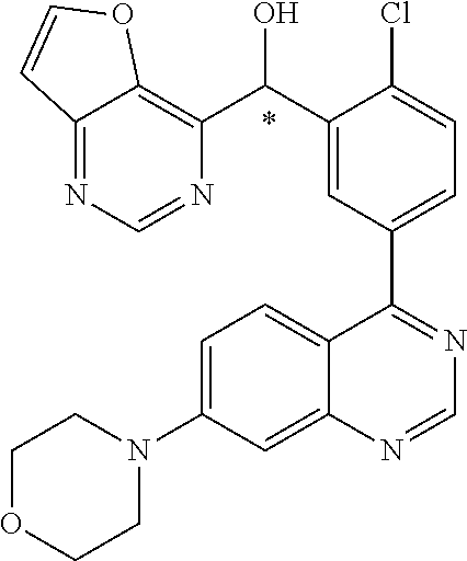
C1=C(N2CCOCC2)C=C2C(=C1)C(C1=CC=C(Cl)C(C(C3=C4C(=NC=N3)C=CO4)O)=C1)=NC=N2.*
